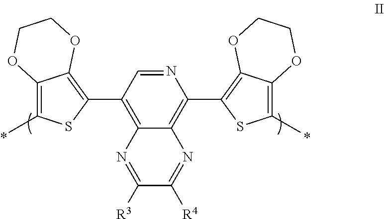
N1=CC(C2=C3C(=C(C)S2)OCCO3)=C2C(=C1C1=C3C(=C(C)S1)OCCO3)N=C([R4])C([R3])=N2
